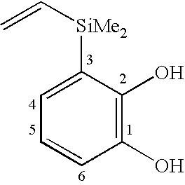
C1=CC(O)=C(O)C([SiMe2]C=C)=C1
